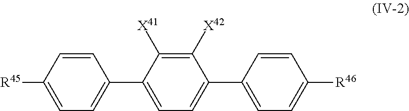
C1=CC([R45])=CC=C1C1=CC=C(C2=CC=C([R46])C=C2)C([X42])=C1[X41]
